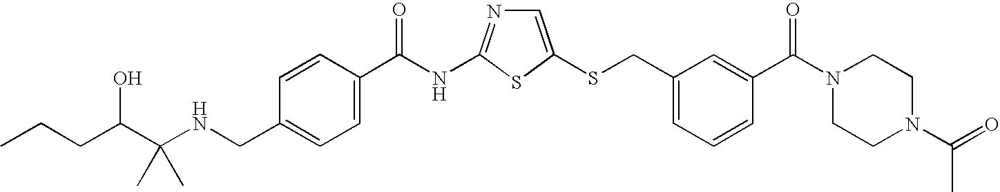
C1=C(SCC2=CC=CC(C(N3CCN(C(=O)C)CC3)=O)=C2)SC(NC(=O)C2=CC=C(CNC(C(CCC)O)(C)C)C=C2)=N1
